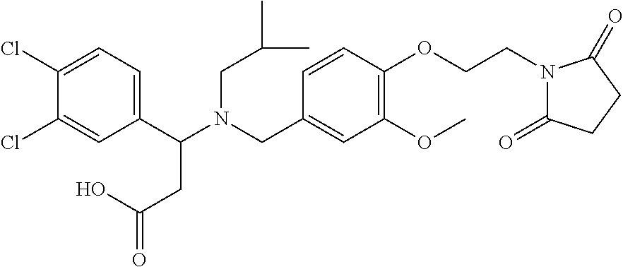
N(CC1=CC(OC)=C(OCCN2C(=O)CCC2=O)C=C1)(C(C1=CC=C(Cl)C(Cl)=C1)CC(=O)O)CC(C)C
